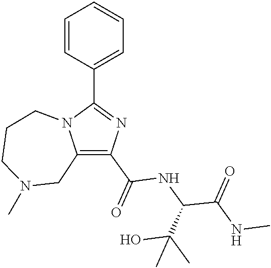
C1(C(=O)NC(C(NC)=O)C(C)(O)C)=C2N(C(C3=CC=CC=C3)=N1)CCCN(C)C2
